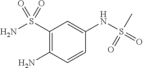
NC1=C(S(N)(=O)=O)C=C(NS(=O)(C)=O)C=C1
